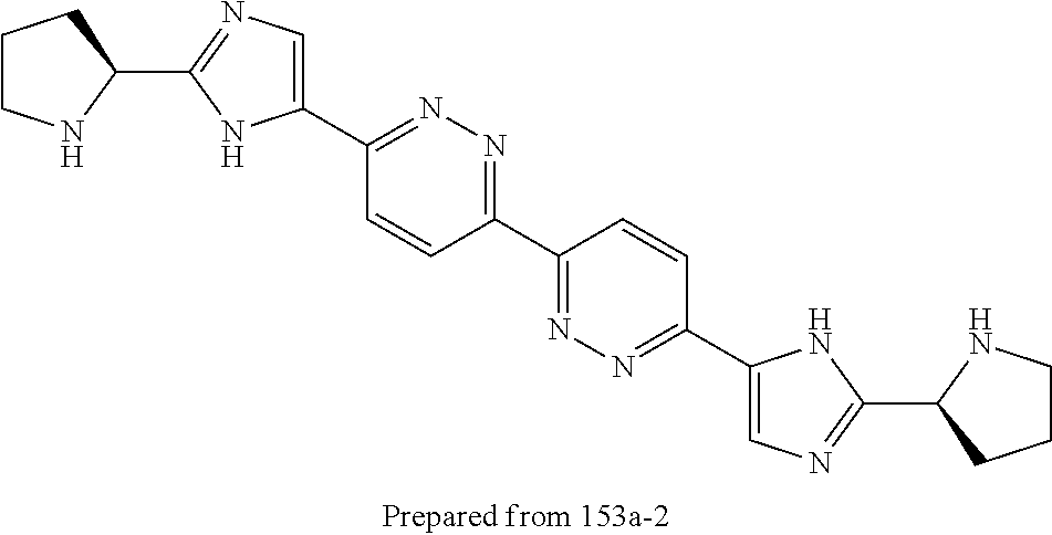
C1(C2=NN=C(C3=NN=C(C4=CN=C(C5NCCC5)N4)C=C3)C=C2)=CN=C(C2NCCC2)N1
